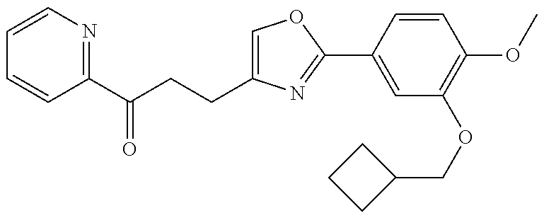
C1=CN=C(C(CCC2=COC(C3=CC(OCC4CCC4)=C(OC)C=C3)=N2)=O)C=C1
